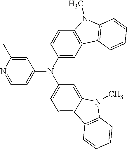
N1=CC=C(N(C2=CC=C3C(=C2)N(C)C2=C3C=CC=C2)C2=CC3=C(C=C2)N(C)C2=C3C=CC=C2)C=C1C
